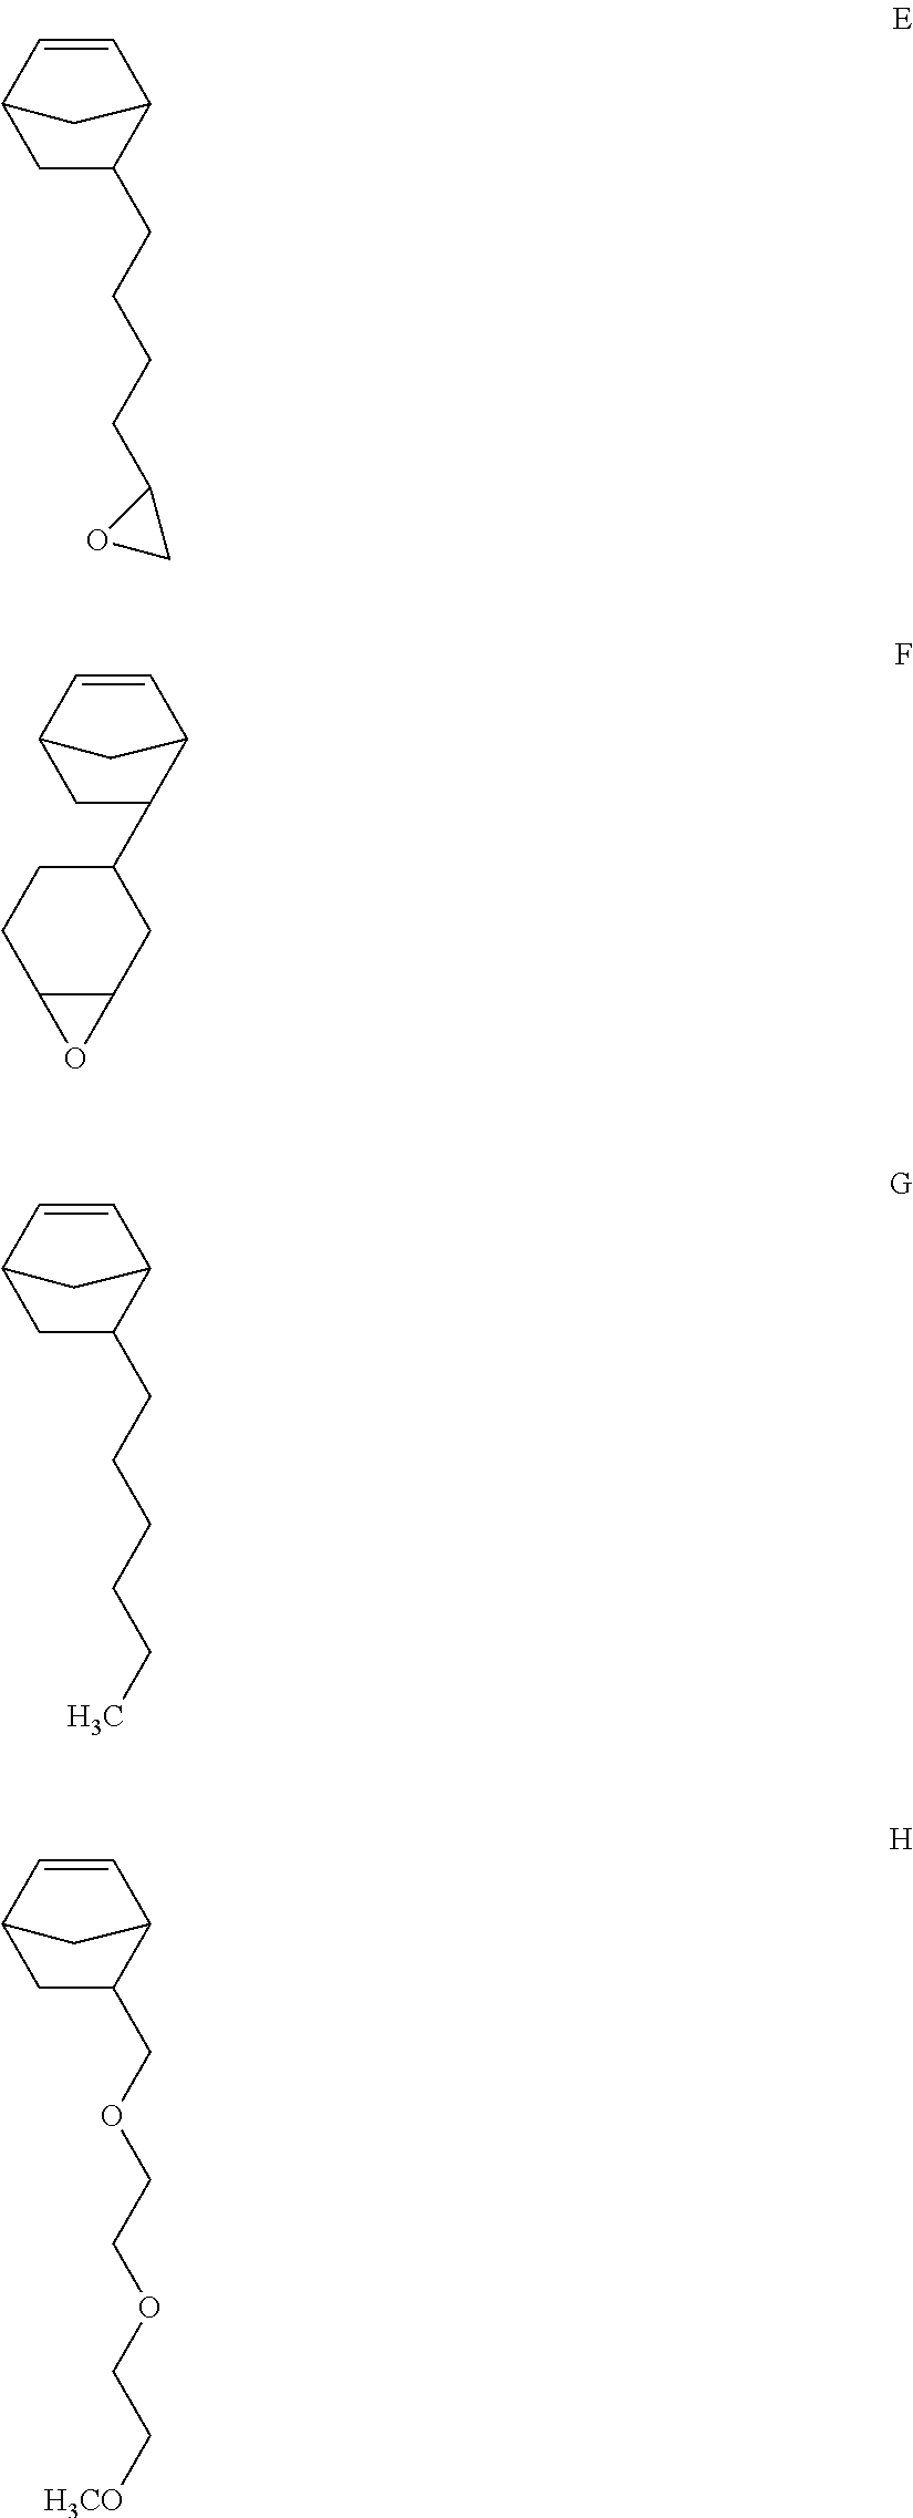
C1C(CCCCC2OC2)C2C=CC1C2.C1C(C2CCC3C(C2)O3)C2C=CC1C2.C1C(CCCCCC)C2C=CC1C2.C1C(COCCOCC[H3CO])C2C=CC1C2
